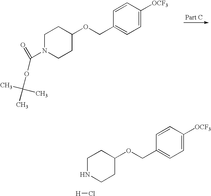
C1CC(OCC2=CC=C([OCF3])C=C2)CCN1C(OC(C)(C)C)=O.C1CC(OCC2=CC=C([OCF3])C=C2)CCN1.[H]Cl
